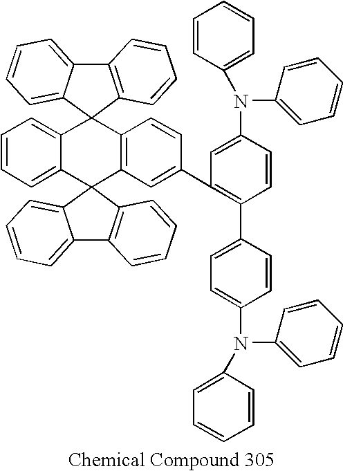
C12=CC=CC=C1C1(C3=C(C=CC(C4=C(C5=CC=C(N(C6=CC=CC=C6)C6=CC=CC=C6)C=C5)C=CC(N(C5=CC=CC=C5)C5=CC=CC=C5)=C4)=C3)C23C2=CC=CC=C2C2=C3C=CC=C2)C2=C(C3=CC=CC=C31)C=CC=C2
